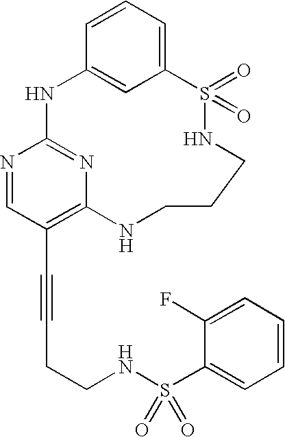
C1=CC=C2C=C1NC1=NC(=C(C#CCCNS(C3=CC=CC=C3F)(=O)=O)C=N1)NCCCNS2(=O)=O
